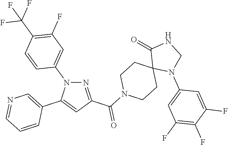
N1=C(C(N2CCC3(CC2)N(C2=CC(F)=C(F)C(F)=C2)CNC3=O)=O)C=C(C2=CN=CC=C2)N1C1=CC(F)=C(C(F)(F)F)C=C1
